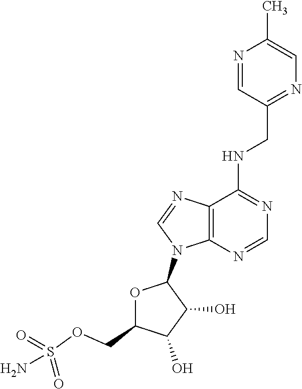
C1(CNC2=NC=NC3=C2N=CN3C2OC(COS(N)(=O)=O)C(O)C2O)=NC=C(C)N=C1
